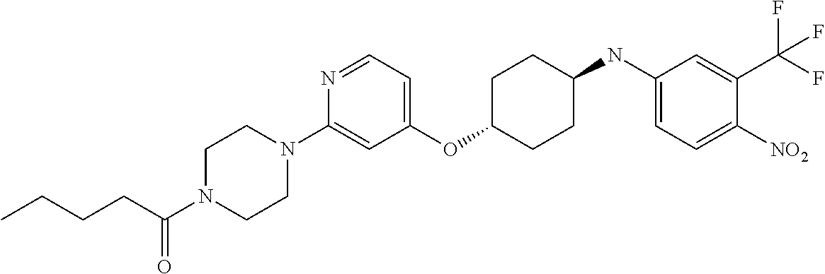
C1(OC2CCC(NC3=CC=C([NO2])C(C(F)(F)F)=C3)CC2)=CC=NC(N2CCN(C(CCCC)=O)CC2)=C1
